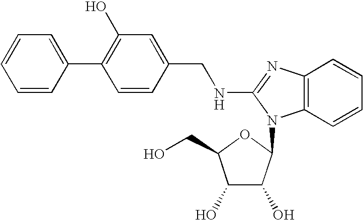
C1=C(C2=C(O)C=C(CNC3=NC4=C(N3C3C(O)C(O)C(CO)O3)C=CC=C4)C=C2)C=CC=C1
